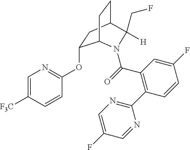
O(C1=NC=C([F3C])C=C1)C1CC2CCC1N(C(=O)C1=C(C3=NC=C(F)C=N3)C=CC(F)=C1)C2(CF)[H]
